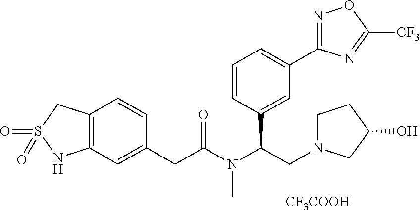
C12=C(C=C(CC(N(C(CN3CCC(O)C3)C3=CC(C4=NOC([CF3])=N4)=CC=C3)C)=O)C=C1)NS(=O)(=O)C2.[CF3COOH]
